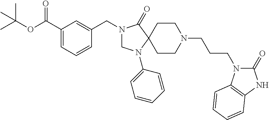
C1(C(OC(C)(C)C)=O)=CC=CC(CN2CN(C3=CC=CC=C3)C3(C2=O)CCN(CCCN2C(=O)NC4=C2C=CC=C4)CC3)=C1
